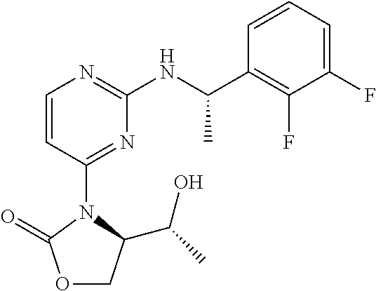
C1(F)=CC=CC(C(NC2=NC=CC(N3C(C(C)O)COC3=O)=N2)C)=C1F
